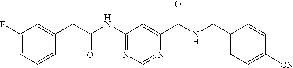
C1(F)=CC=CC(CC(NC2=NC=NC(C(NCC3=CC=C([CN])C=C3)=O)=C2)=O)=C1
